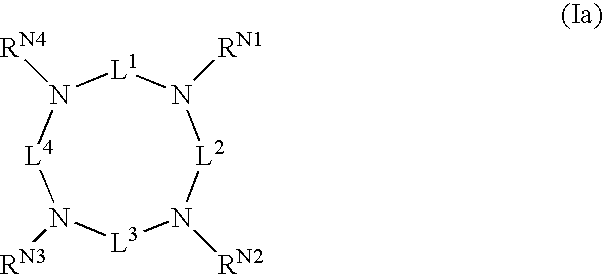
[L1]1N([RN4])[L4]N([RN3])[L3]N([RN2])[L2]N1[RN1]
